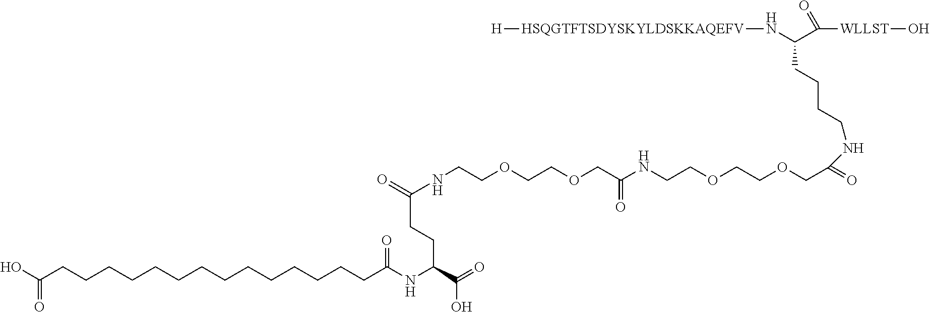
C(NC(C(=O)O)CCC(=O)NCCOCCOCC(NCCOCCOCC(=O)NCCCCC(N[HSQGTFTSDYSKYLDSKKAQEFV][H])C([WLLST]O)=O)=O)(=O)CCCCCCCCCCCCCCC(O)=O
